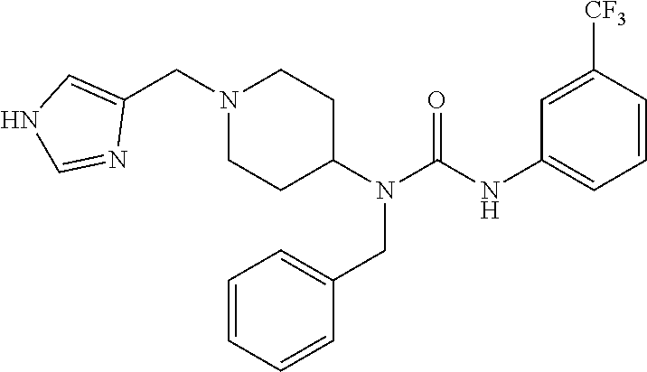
N1(CC2=CNC=N2)CCC(N(C(NC2=CC=CC([CF3])=C2)=O)CC2=CC=CC=C2)CC1
